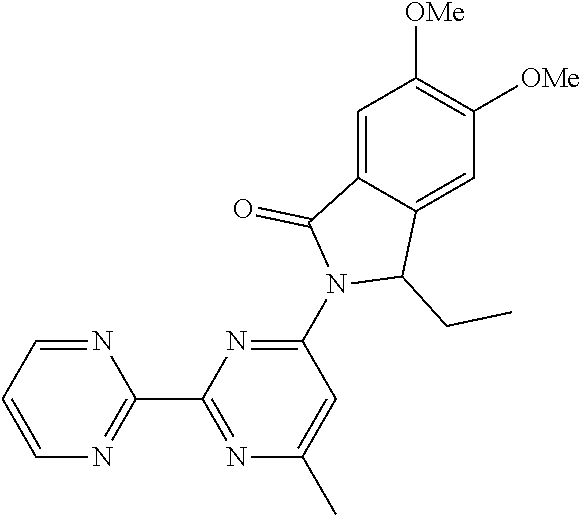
C1=C2C(=CC([OMe])=C1[OMe])C(CC)N(C1=NC(C3=NC=CC=N3)=NC(C)=C1)C2=O
